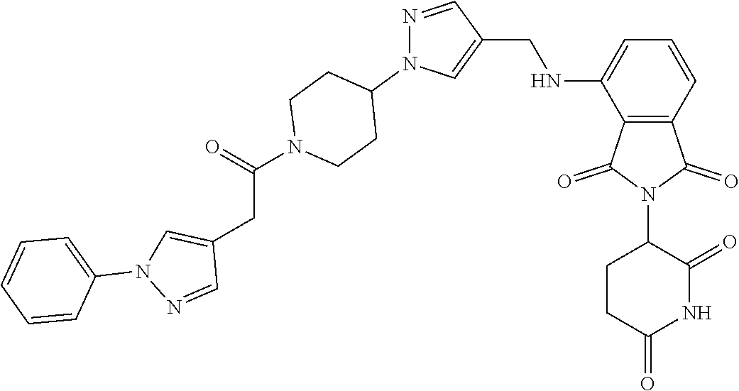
C12=C(C=CC=C1NCC1=CN(C3CCN(C(CC4=CN(C5=CC=CC=C5)N=C4)=O)CC3)N=C1)C(=O)N(C1CCC(=O)NC1=O)C2=O
